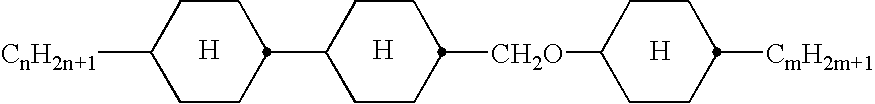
[H].[H].[H].C1(C2CCC([CnH2n+1])CC2)CCC([CH2O]C2CCC([CmH2m+1])CC2)CC1
